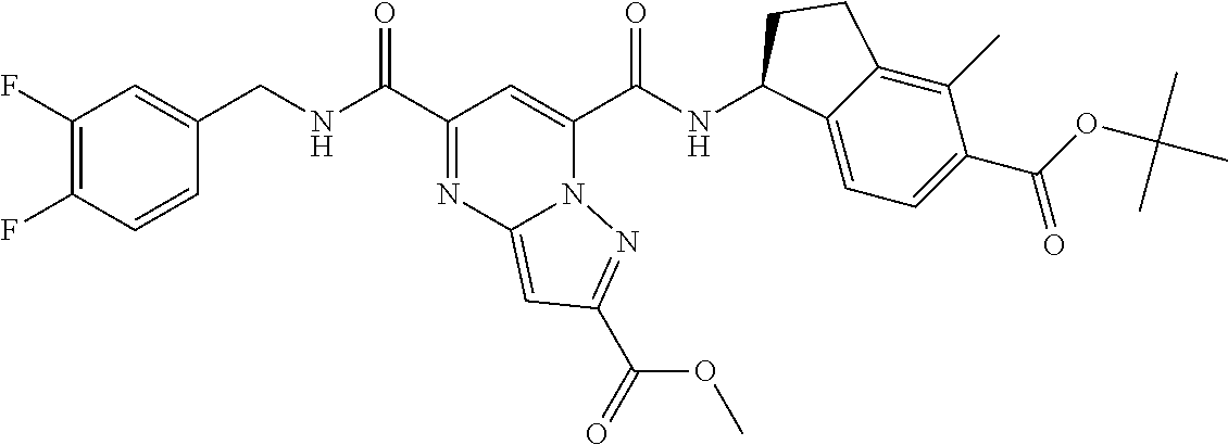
N1=C(C(=O)NCC2=CC(F)=C(F)C=C2)C=C(C(=O)NC2C3=CC=C(C(OC(C)(C)C)=O)C(C)=C3CC2)N2C1=CC(C(OC)=O)=N2
